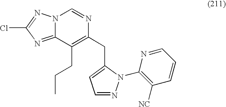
C1=NC(CC2=CC=NN2C2=C([NC])C=CC=N2)=C(CCC)C2=NC(Cl)=NN12
